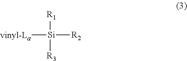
[vinyl-La][Si]([R1])([R3])[R2]
